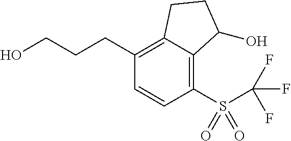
C(C1=C2C(=C(S(=O)(=O)C(F)(F)F)C=C1)C(O)CC2)CCO
